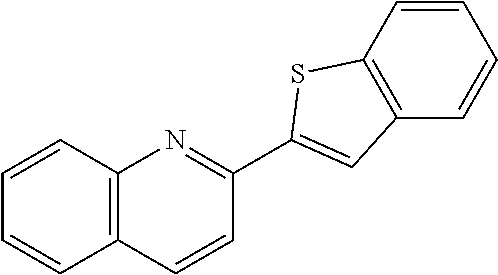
C12=C(C=CC(C3=CC4=C(C=CC=C4)S3)=N1)C=CC=C2
